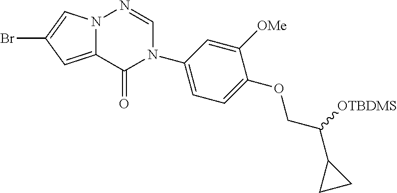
BrC1=CN2C(=C1)C(=O)N(C1=CC=C(OCC([OTBDMS])C3CC3)C([OMe])=C1)C=N2
